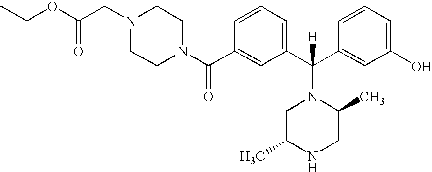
CCOC(CN1CCN(C(C2=CC(C(C3=CC(O)=CC=C3)([H])N3CC(C)NCC3C)=CC=C2)=O)CC1)=O
